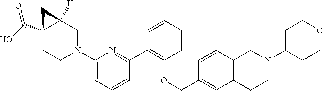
C1CN(C2=CC=CC(C3=C(OCC4=C(C)C5=C(C=C4)CN(C4CCOCC4)CC5)C=CC=C3)=N2)CC2([H])CC12C(O)=O
